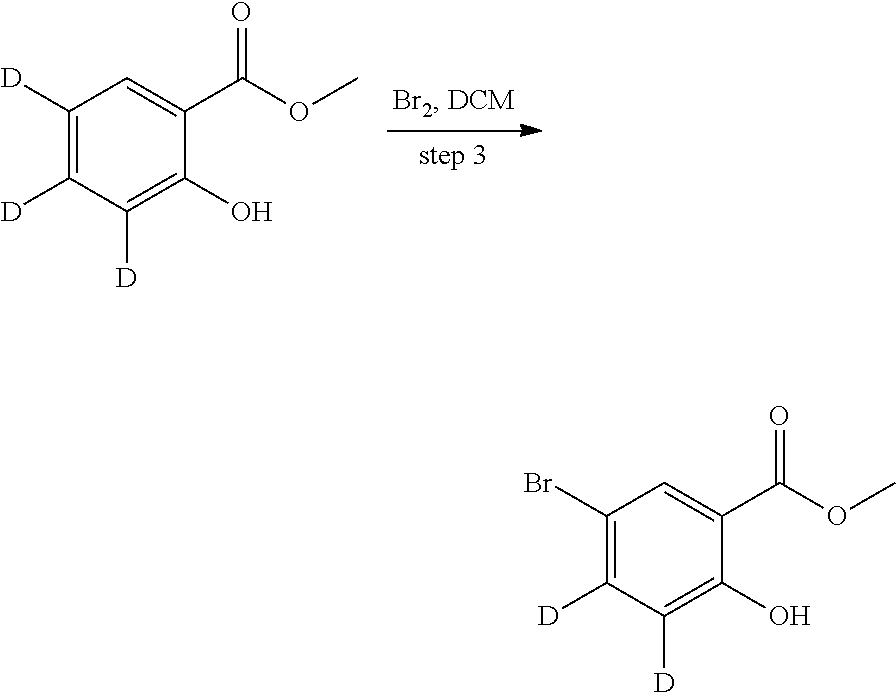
C1([D])=C([D])C([D])=C(O)C(C(OC)=O)=C1.C1(Br)=C([D])C([D])=C(O)C(C(OC)=O)=C1
